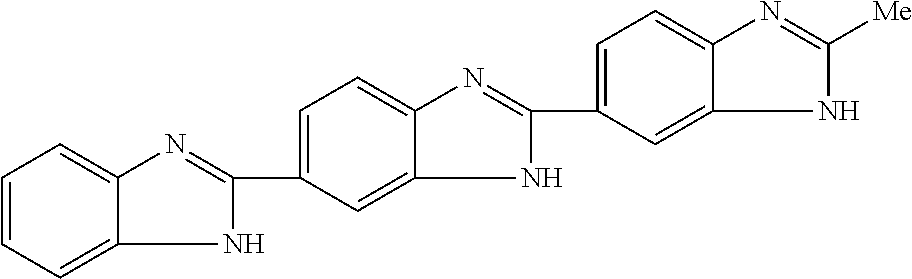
C1(C2=CC=C3N=C([Me])NC3=C2)=NC2=CC=C(C3=NC4=CC=CC=C4N3)C=C2N1
